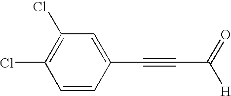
C1=CC(C#CC([H])=O)=CC(Cl)=C1Cl
